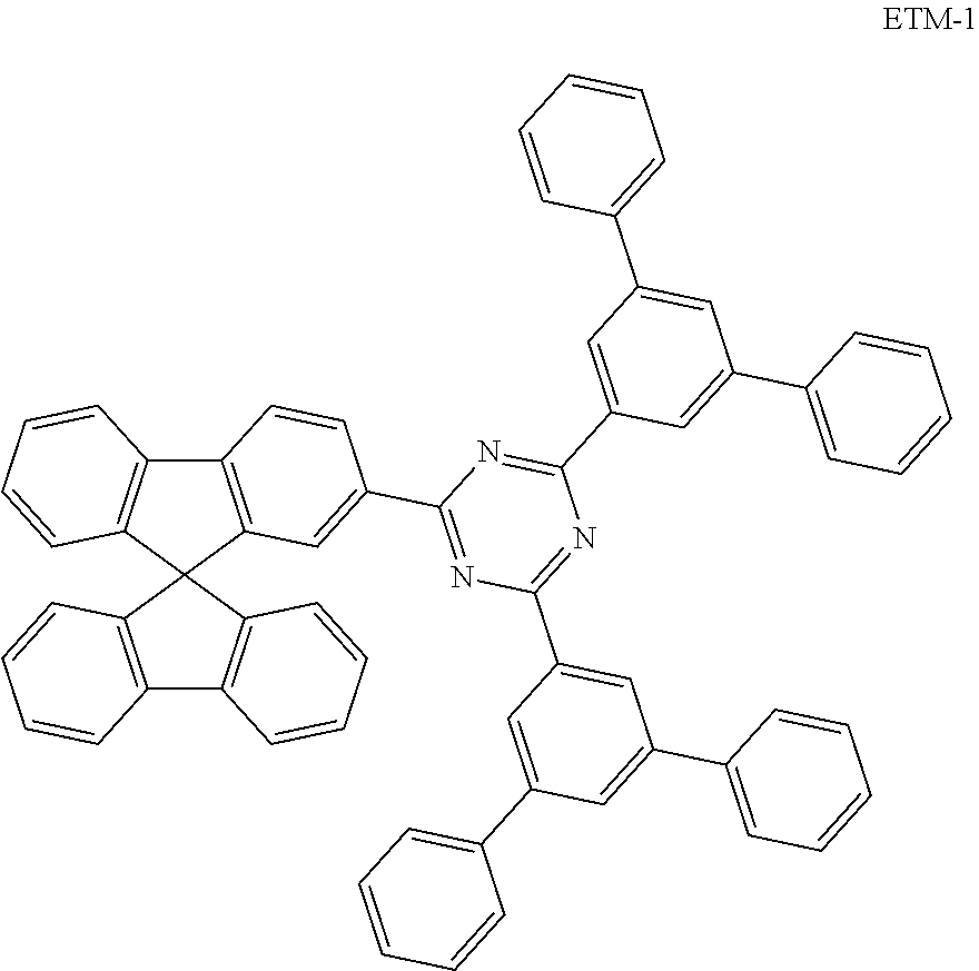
C12=C(C3(C4=C1C=CC=C4)C1=C(C4=C3C=CC=C4)C=CC=C1)C=C(C1=NC(C3=CC(C4=CC=CC=C4)=CC(C4=CC=CC=C4)=C3)=NC(C3=CC(C4=CC=CC=C4)=CC(C4=CC=CC=C4)=C3)=N1)C=C2
